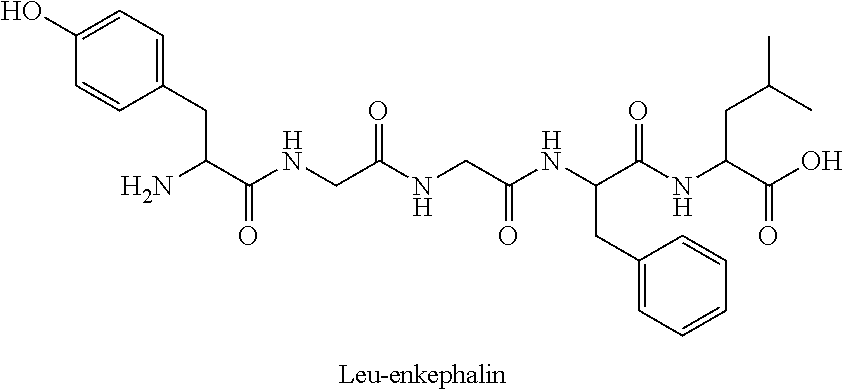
NC(C(NCC(NCC(NC(C(NC(C(O)=O)CC(C)C)=O)CC1=CC=CC=C1)=O)=O)=O)CC1=CC=C(O)C=C1
